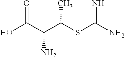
OC(C(C(SC(=N)N)C)N)=O
